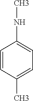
C1=CC(C)=CC=C1NC
